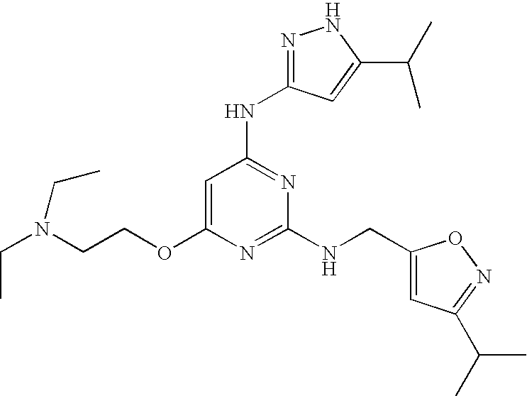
C1=C(OCCN(CC)CC)N=C(NCC2=CC(C(C)C)=NO2)N=C1NC1=NNC(C(C)C)=C1
